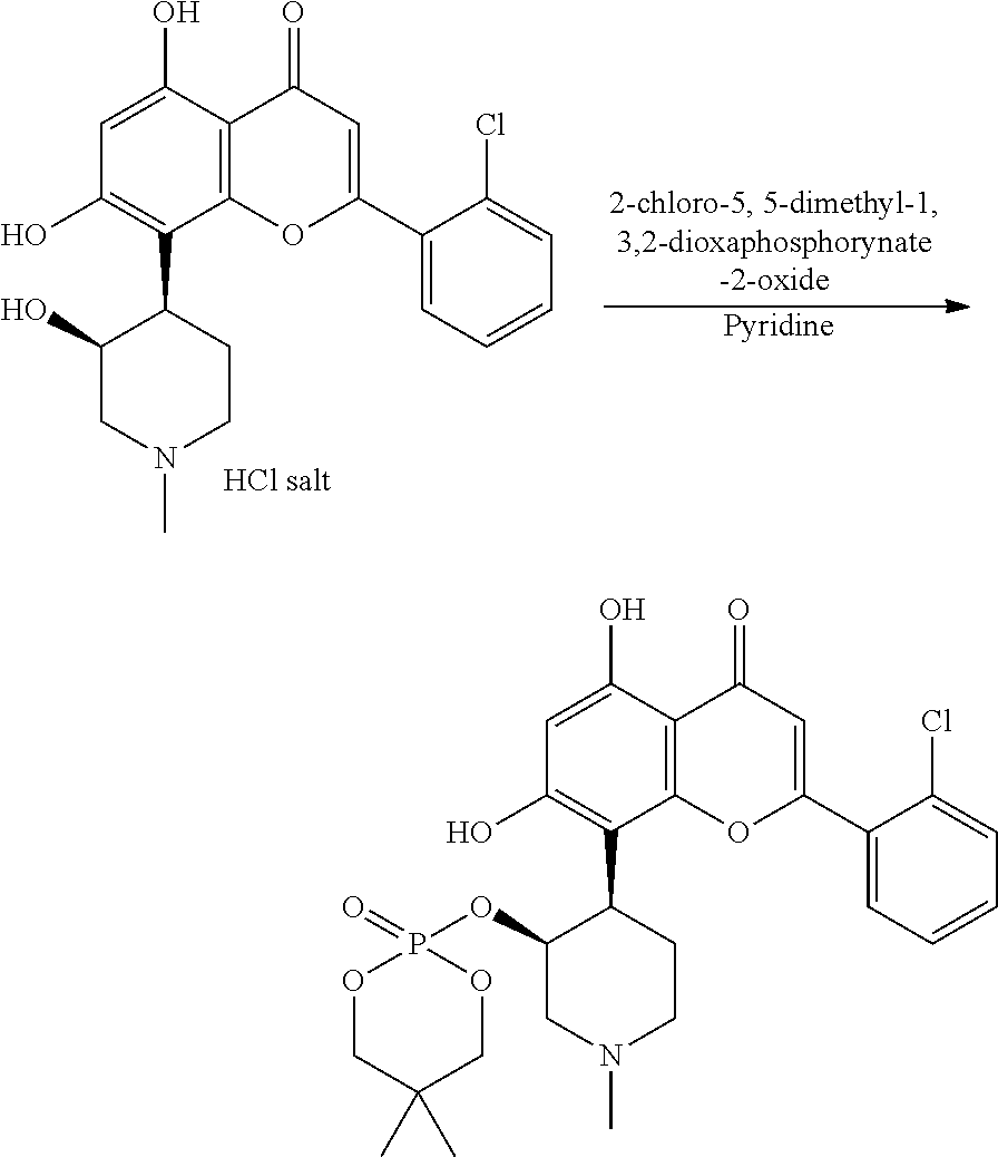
C1=C(O)C2=C(C(C3C(OP4(=O)OCC(C)(C)CO4)CN(C)CC3)=C1O)OC(C1=CC=CC=C1Cl)=CC2=O.C1=C(O)C2=C(C(C3C(O)CN(C)CC3)=C1O)OC(C1=CC=CC=C1Cl)=CC2=O.[Pyridine]
